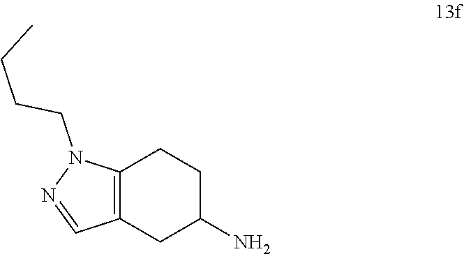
C12=C(CC(N)CC1)C=NN2CCCC
